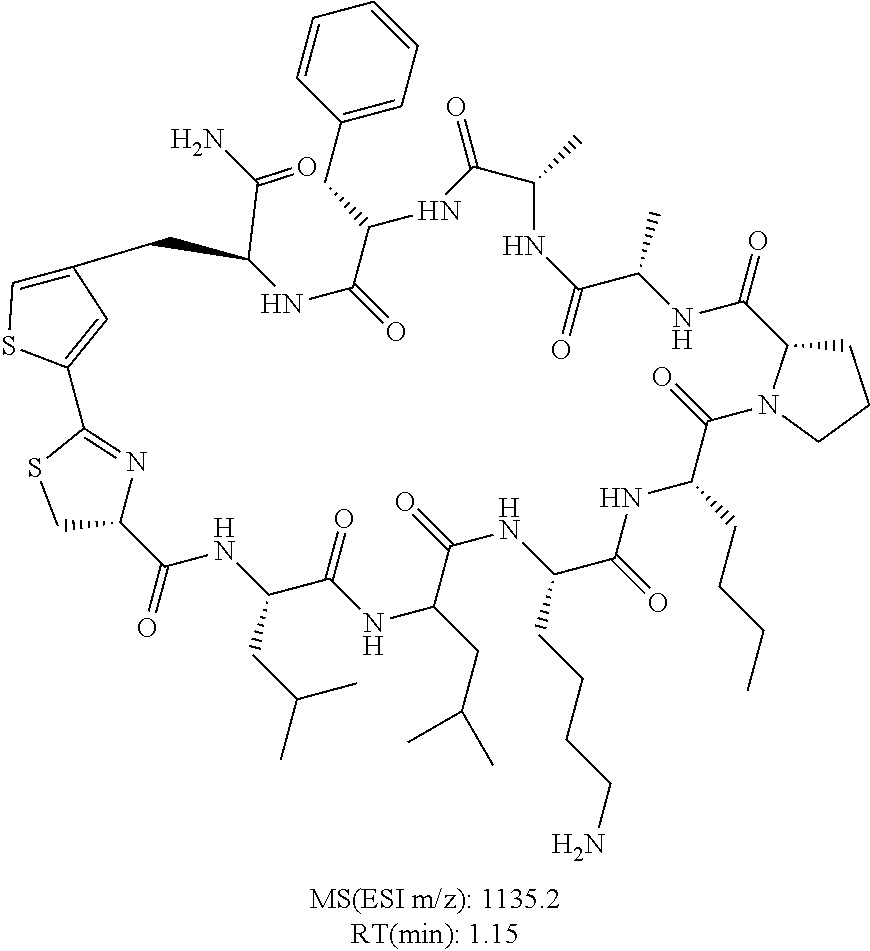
C1(CC2C(=O)NC(C(=O)N)CC3=CSC(=C3)C3=NC(C(=O)NC(CC(C)C)C(=O)NC(CC(C)C)C(=O)NC(CCCCN)C(=O)NC(CCCC)C(=O)N4C(C(=O)NC(C)C(=O)NC(C)C(=O)N2)CCC4)CS3)=CC=CC=C1
